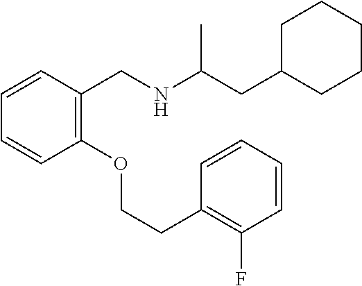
C1=CC=CC(CNC(CC2CCCCC2)C)=C1OCCC1=C(F)C=CC=C1
